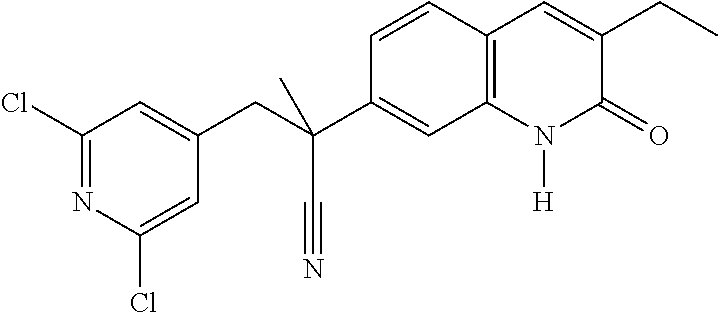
C(C1=CC2=C(C=C1)C=C(CC)C(=O)N2[H])(CC1=CC(Cl)=NC(Cl)=C1)(C#N)C
